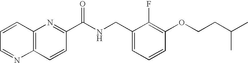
C12=C(N=C(C(NCC3=CC=CC(OCCC(C)C)=C3F)=O)C=C1)C=CC=N2
